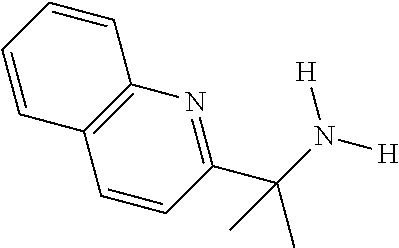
C1=CC(C(N([H])[H])(C)C)=NC2=C1C=CC=C2
